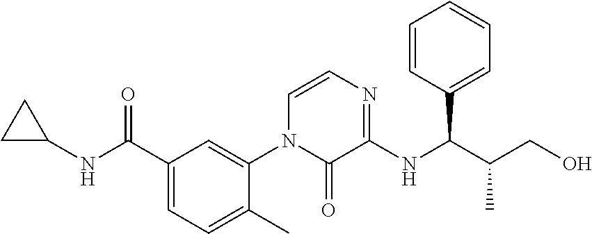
C1C(NC(C2=CC=C(C)C(N3C(=O)C(NC(C(C)CO)C4=CC=CC=C4)=NC=C3)=C2)=O)C1
